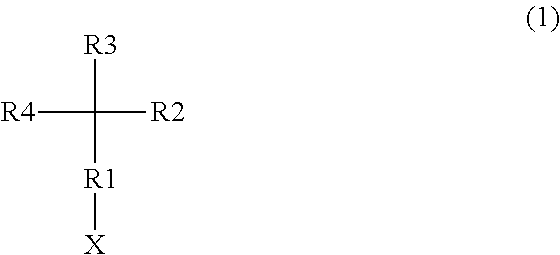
[R3]C([R4])([R2])[R1][X]
